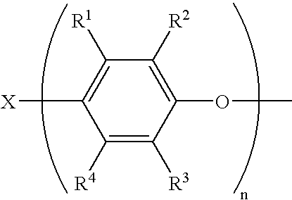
C1([R4])=C([R3])C(OC)=C([R2])C([R1])=C1[X]
